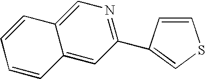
C1(C2=CSC=C2)=NC=C2C(=C1)C=CC=C2
